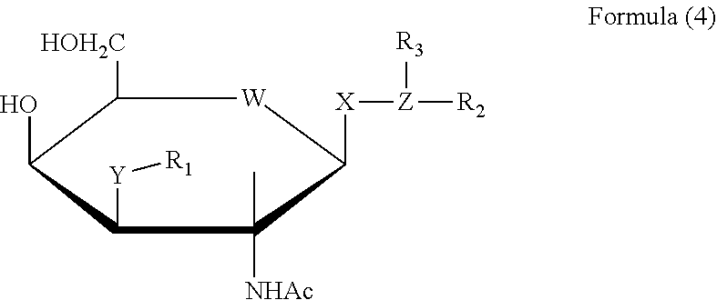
OC1C([HOH2C])[W]C([X][Z]([R3])[R2])C(C)([NHAc])C1[Y][R1]
